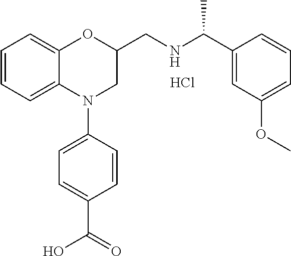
C1=CC=C2C(=C1)OC(CNC(C1=CC(OC)=CC=C1)C)CN2C1=CC=C(C(=O)O)C=C1.Cl
